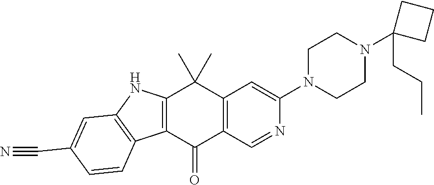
C12=C(C(=O)C3=C(C1(C)C)C=C(N1CCN(C4(CCC)CCC4)CC1)N=C3)C1=C(N2)C=C(C#N)C=C1
